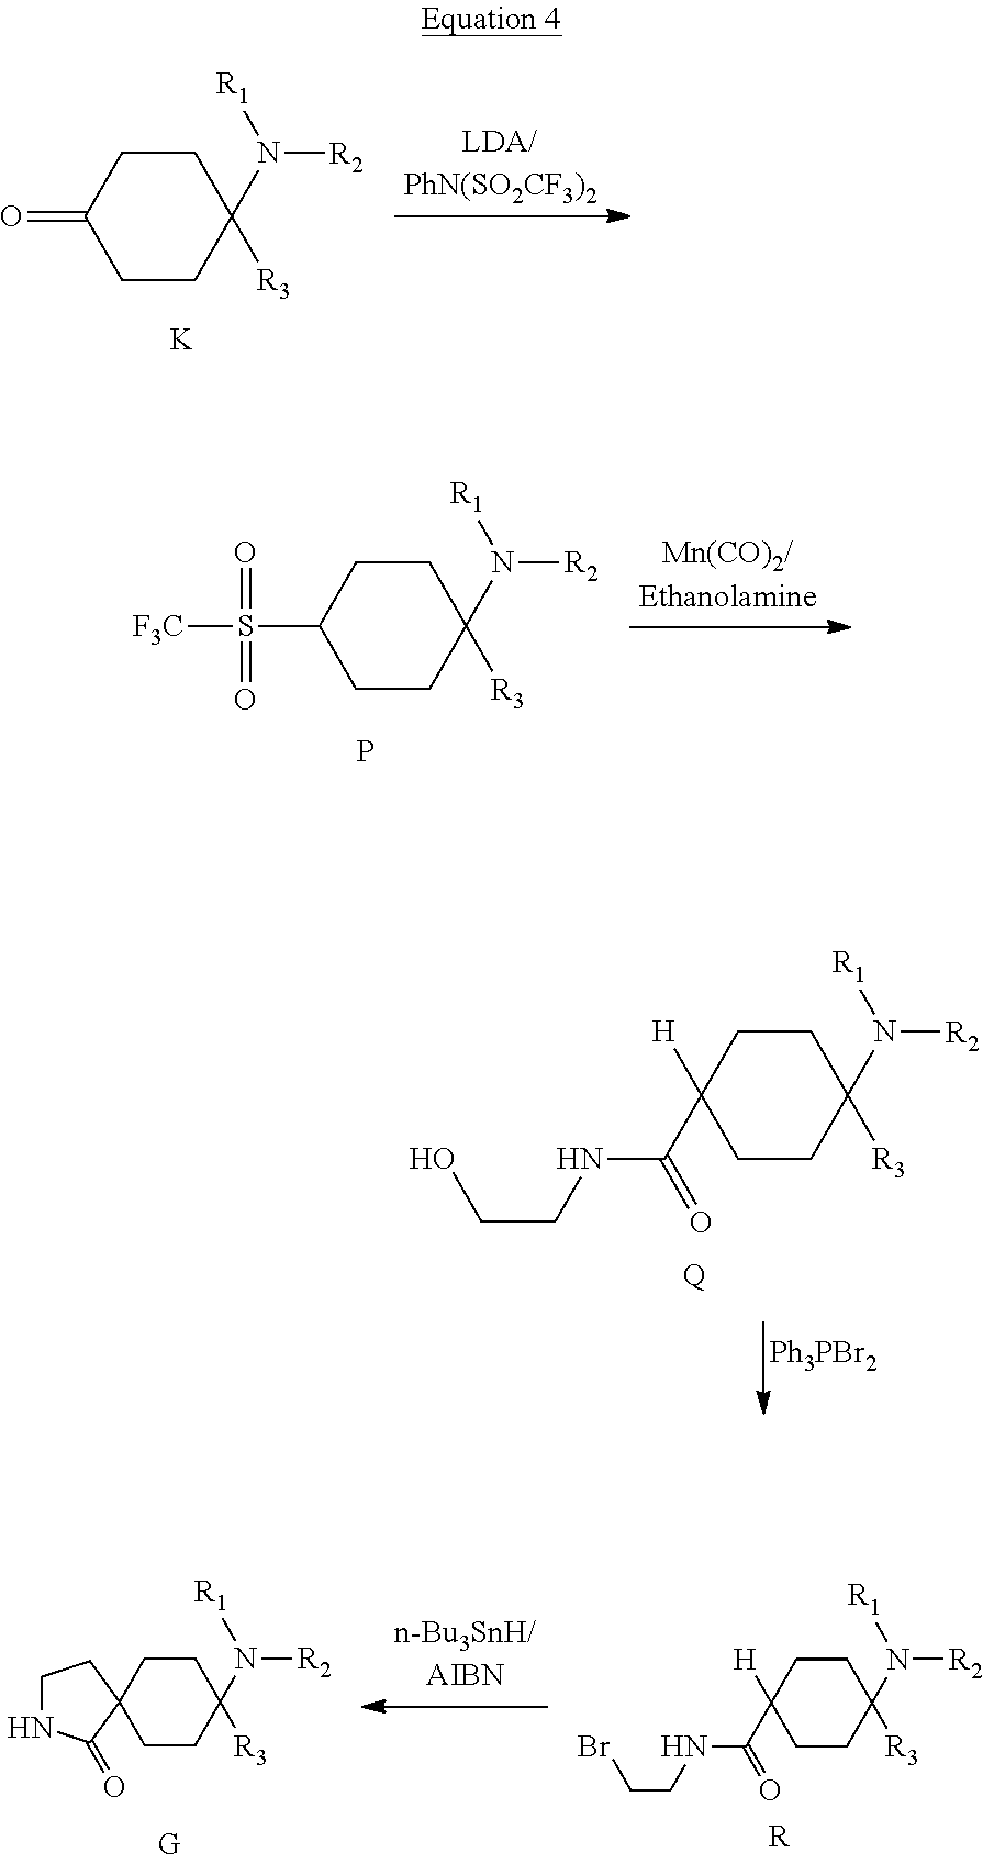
C1CC([R3])(N([R1])[R2])CCC1=O.[K].C1CC([R3])(N([R1])[R2])CCC1S(=O)([F3C])=O.P.C1CC([R3])(N([R1])[R2])CCC1([H])C(=O)NCCO.[Q].[Ph3PBr2].C1NC(=O)C2(C1)CCC([R3])(N([R1])[R2])CC2.C1([H])(C(NCCBr)=O)CCC([R3])(N([R1])[R2])CC1.[R]
